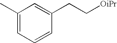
C1(C)=CC=CC(CC[OiPr])=C1
